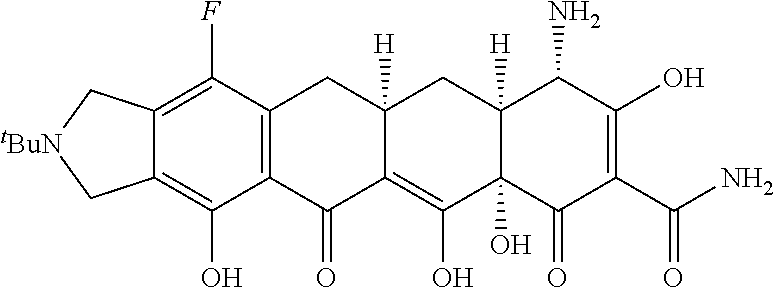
C12=C(F)C3=C(C(O)=C1C[tBuN]C2)C(=O)C1=C(O)C2(O)C([H])(CC1([H])C3)C(N)C(O)=C(C(=O)N)C2=O
